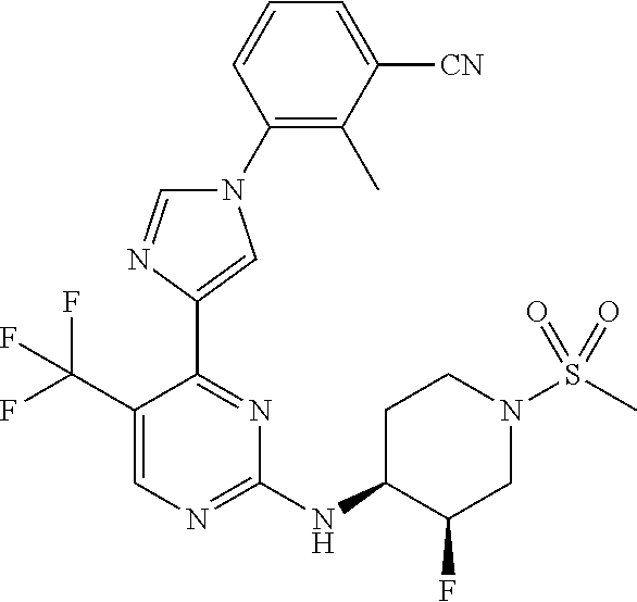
C1=CC=C([CN])C(C)=C1N1C=NC(C2=NC(NC3C(F)CN(S(=O)(=O)C)CC3)=NC=C2C(F)(F)F)=C1
